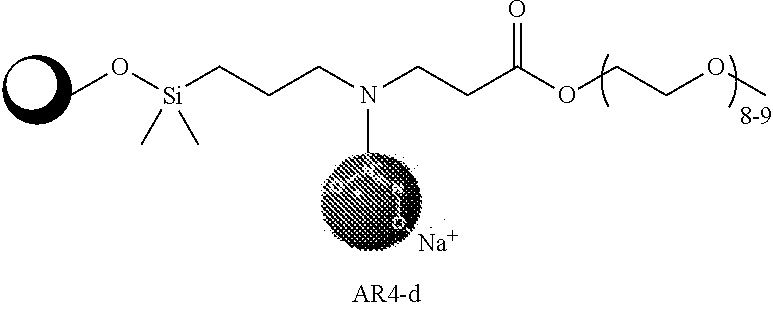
CO[Si](CCCN(CCC(OCCOC)=O)C)(C)C.[Na]
